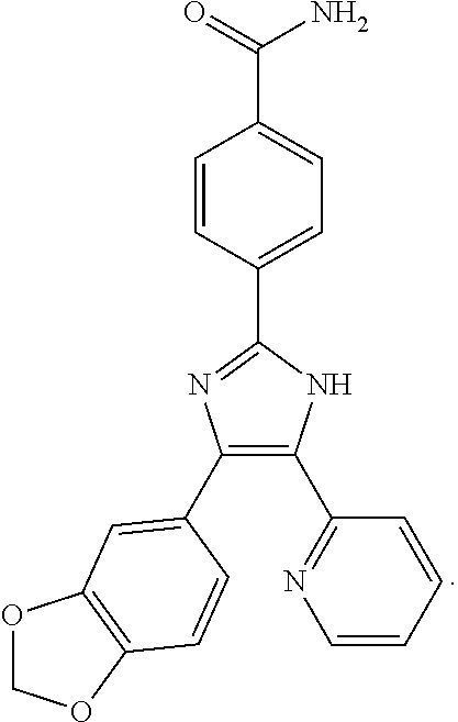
C1=CC(C2=NC(C3=CC4=C(OCO4)C=C3)=C(C3=NC=CC=C3)N2)=CC=C1C(N)=O
